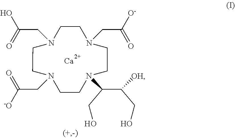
[Ca].N1(C(C(CO)[OH])CO)CCN(CC([O-])=O)CCN(CC(O)=O)CCN(CC([-O])=O)CC1
